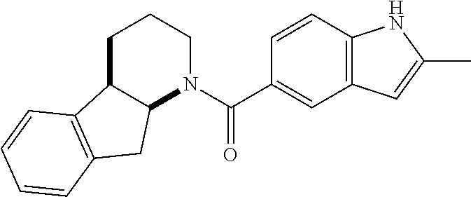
C12C(CCCN1C(C1=CC3=C(C=C1)NC(C)=C3)=O)C1=C(C2)C=CC=C1
